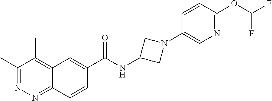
C1(C)=NN=C2C(=C1C)C=C(C(NC1CN(C3=CN=C(OC(F)F)C=C3)C1)=O)C=C2
